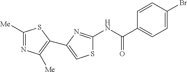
C1([Me])=NC([Me])=C(C2=CSC(NC(C3=CC=C(Br)C=C3)=O)=N2)S1
